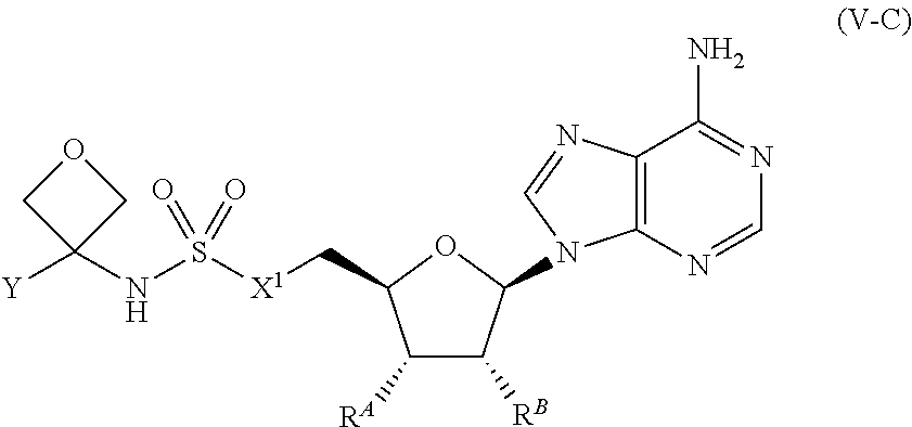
C12=C(N=CN=C1N)N(C1C([RB])C([RA])C(C[X1]S(NC3([Y])COC3)(=O)=O)O1)C=N2
